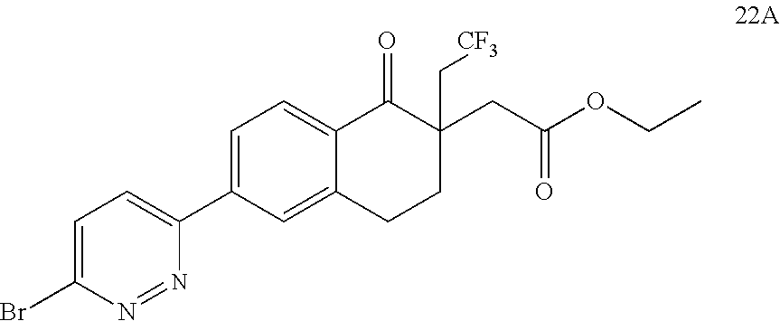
C1=C(Br)N=NC(C2=CC=C3C(=C2)CCC(CC(OCC)=O)(C[CF3])C3=O)=C1
